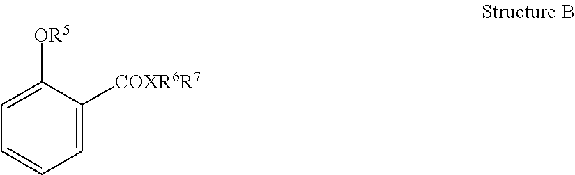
C1=C([OR5])C([COXR6R7])=CC=C1
